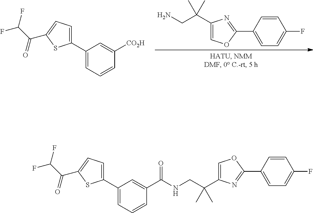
C1(C2=NC(C(CN)(C)C)=CO2)=CC=C(F)C=C1.C1(C2=CC=CC([CO2H])=C2)=CC=C(C(C(F)F)=O)S1.C1(C2=NC(C(CNC(C3=CC(C4=CC=C(C(C(F)F)=O)S4)=CC=C3)=O)(C)C)=CO2)=CC=C(F)C=C1
